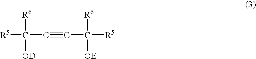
C([R5])(C#CC([R5])([R6])[OE])([R6])[OD]
